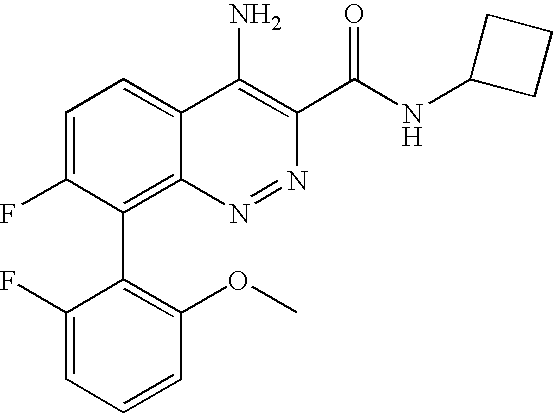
C1(C2=C3C(=CC=C2F)C(N)=C(C(NC2CCC2)=O)N=N3)=C(OC)C=CC=C1F
